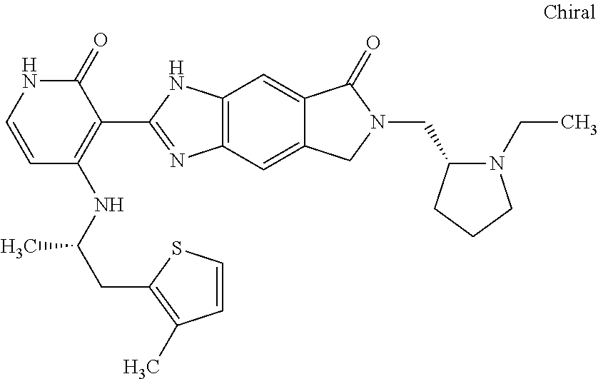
C(C(NC1=C(C2=NC3=C(N2)C=C2C(=C3)CN(CC3N(CC)CCC3)C2=O)C(=O)NC=C1)C)C1=C(C)C=CS1
